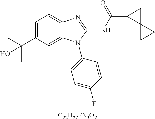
C1=C(C(C)(C)O)C=C2C(=C1)N=C(NC(=O)C1C3(C1)CC3)N2C1=CC=C(F)C=C1.[C22H22FN3O2]
